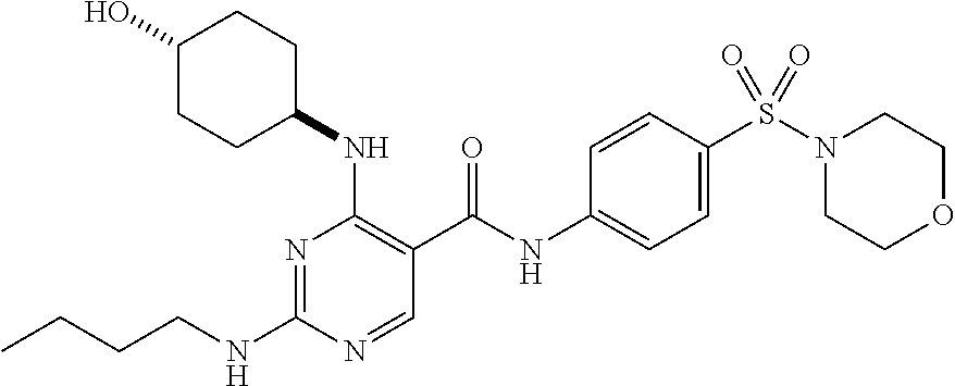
N1=C(NCCCC)N=CC(C(NC2=CC=C(S(N3CCOCC3)(=O)=O)C=C2)=O)=C1NC1CCC(O)CC1
